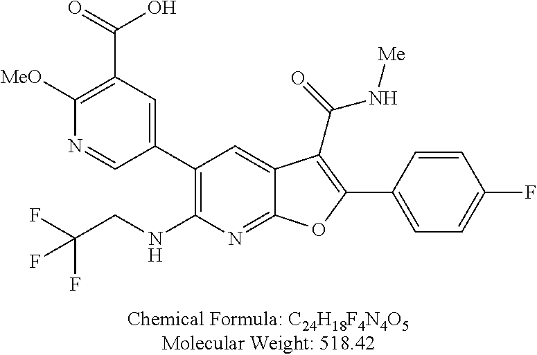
C1(C2=CC(C(=O)O)=C([MeO])N=C2)=C(NCC(F)(F)F)N=C2C(=C1)C(C(=O)N[Me])=C(C1=CC=C(F)C=C1)O2
